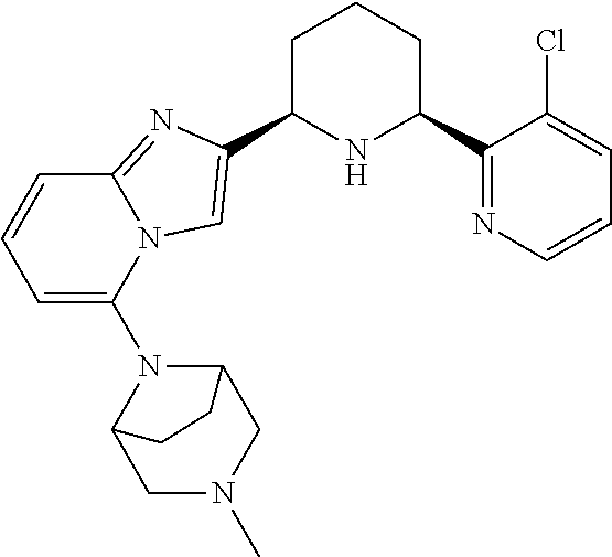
C1C(C2=CN3C(=N2)C=CC=C3N2C3CN(C)CC2CC3)NC(C2=NC=CC=C2Cl)CC1
